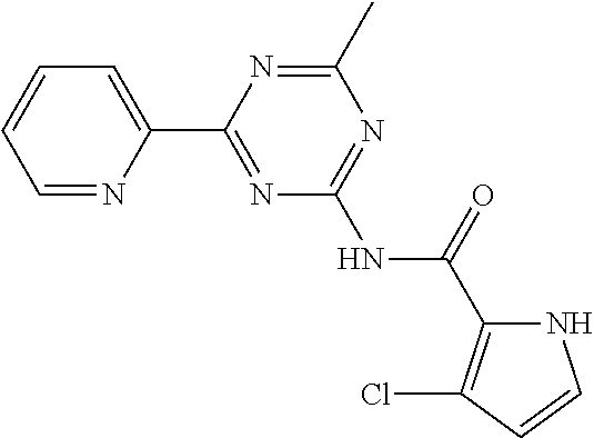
C1=NC(C2=NC(NC(=O)C3=C(Cl)C=CN3)=NC(C)=N2)=CC=C1
